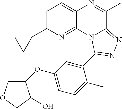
C1=C(C2CC2)N=C2C(=C1)N=C(C)C1=NN=C(C3=CC(OC4COCC4O)=CC=C3C)N21
